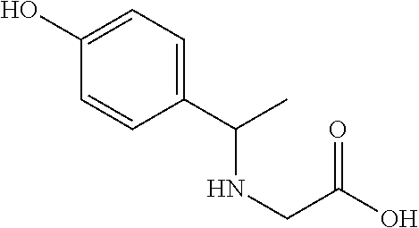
C1(C(C)NCC(O)=O)=CC=C(O)C=C1
